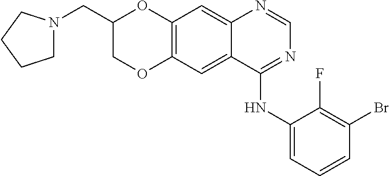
C12=C(C=C3C(=C1)N=CN=C3NC1=CC=CC(Br)=C1F)OCC(CN1CCCC1)O2
